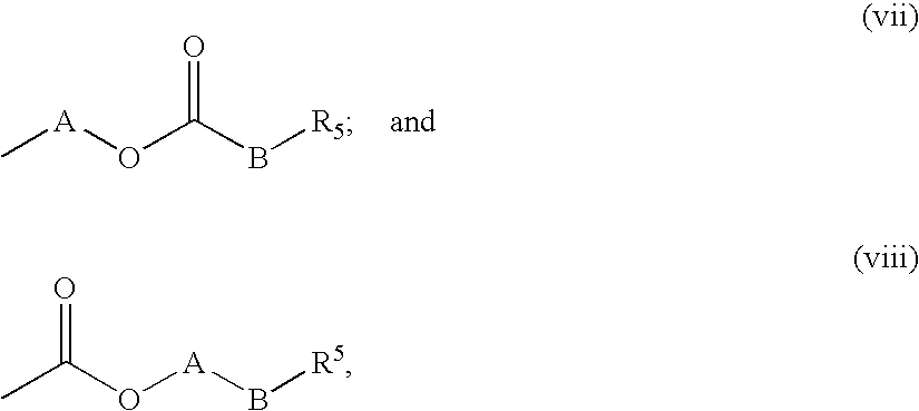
C[A]OC(B[R5])=O.CC(O[A]B[R5])=O
